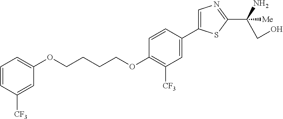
O(CCCCOC1=C([CF3])C=C(C2=CN=C(C(N)(CO)[Me])S2)C=C1)C1=CC=CC([CF3])=C1
